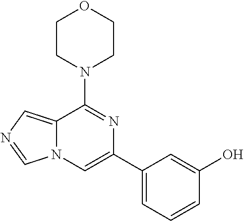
N12C(=CN=C1)C(N1CCOCC1)=NC(C1=CC=CC(O)=C1)=C2
